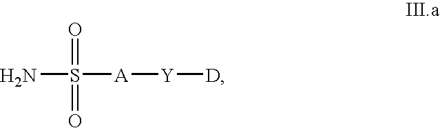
NS(=O)(=O)[A][Y][D]
